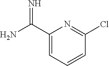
C1(C(N)=N)=CC=CC(Cl)=N1
